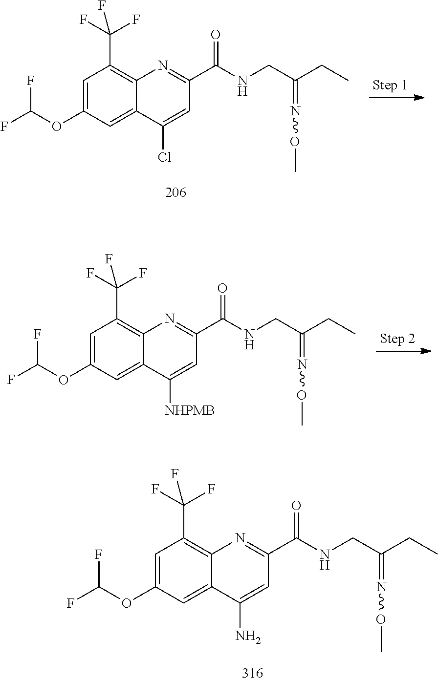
C1=C(OC(F)F)C=C2C(=C1C(F)(F)F)N=C(C(NCC(CC)=NOC)=O)C=C2Cl.C1=C(OC(F)F)C=C2C(=C1C(F)(F)F)N=C(C(NCC(CC)=NOC)=O)C=C2[NHPMB].C1=C(OC(F)F)C=C2C(=C1C(F)(F)F)N=C(C(NCC(CC)=NOC)=O)C=C2N
